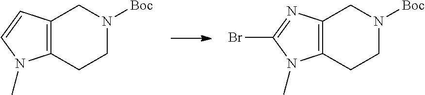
C12=C(CCN([Boc])C1)N(C)C=C2.C12=C(CCN([Boc])C1)N(C)C(Br)=N2
